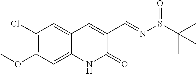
C1(Cl)=C(OC)C=C2C(=C1)C=C(C=NS(C(C)(C)C)=O)C(=O)N2
